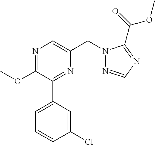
C1(OC)=NC=C(CN2N=CN=C2C(OC)=O)N=C1C1=CC=CC(Cl)=C1
